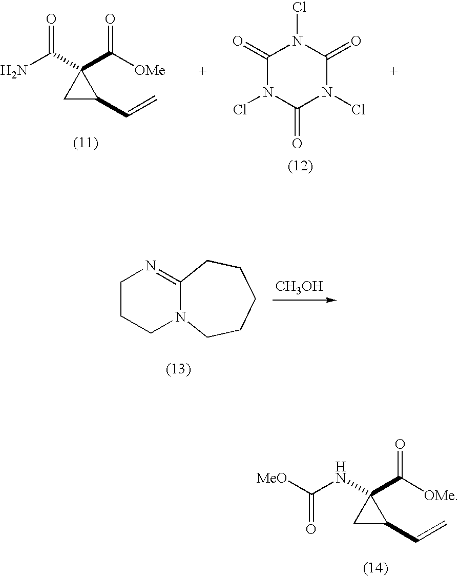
C(NC1(C([OMe])=O)CC1C=C)([MeO])=O.NC(C1(C([OMe])=O)CC1C=C)=O.C1(=O)N(Cl)C(=O)N(Cl)C(=O)N1Cl.[CH3OH].C1CCN2C(=N1)CCCCC2
